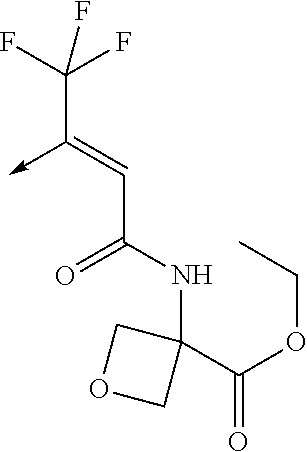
C(C(NC1(C(=O)OCC)COC1)=O)=C(->C)C(F)(F)F
